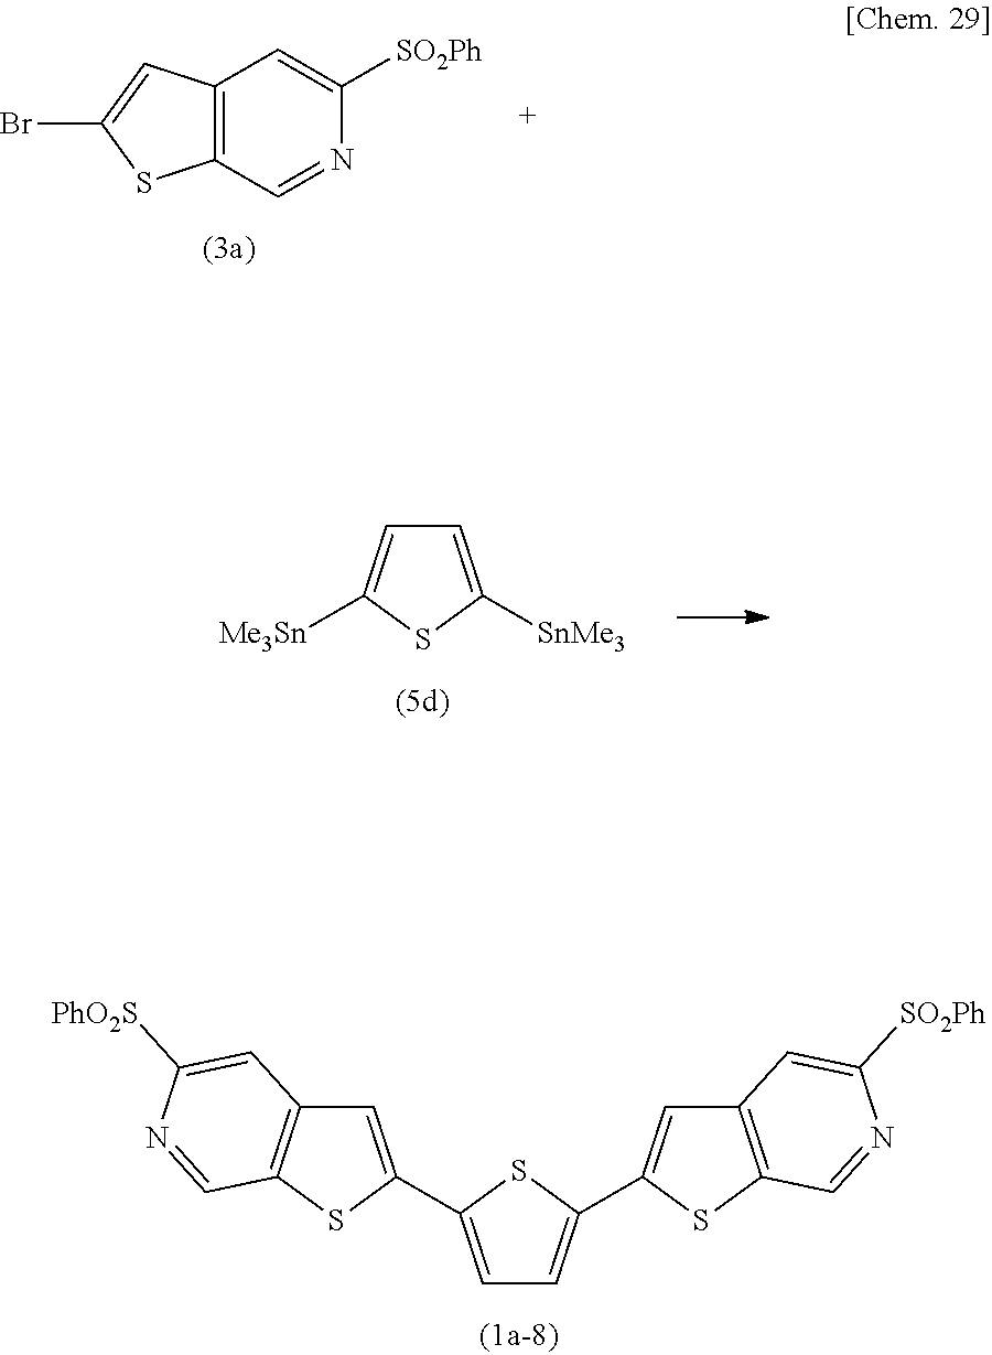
C12=C(C=NC([SO2Ph])=C1)SC(Br)=C2.C1=C(C2=CC3=C(S2)C=NC([PhO2S])=C3)SC(C2=CC3=C(S2)C=NC([SO2Ph])=C3)=C1.C1=C([SnMe3])SC([Me3Sn])=C1
